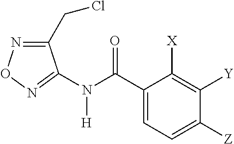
C1(CCl)=NON=C1N(C(C1=CC=C([Z])C([Y])=C1[X])=O)[H]
